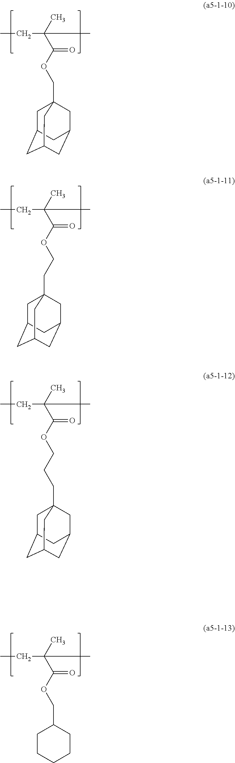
CCC(C)(C(OCC12CC3CC(CC(C1)C3)C2)=O)C.CCC(C)(C(OCCC12CC3CC(CC(C1)C3)C2)=O)C.CCC(C)(C(OCCCC12CC3CC(CC(C1)C3)C2)=O)C.CCC(C)(C(OCC1CCCCC1)=O)C
